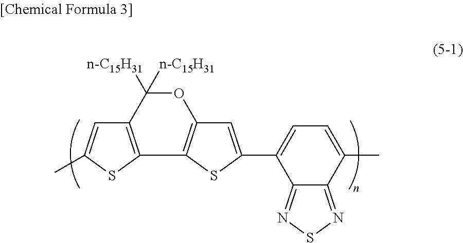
C12=C(SC(C)=C1)C1=C(C=C(C3=CC=C(C)C4=NSN=C34)S1)OC2([n-C15H31])[n-C15H31]
